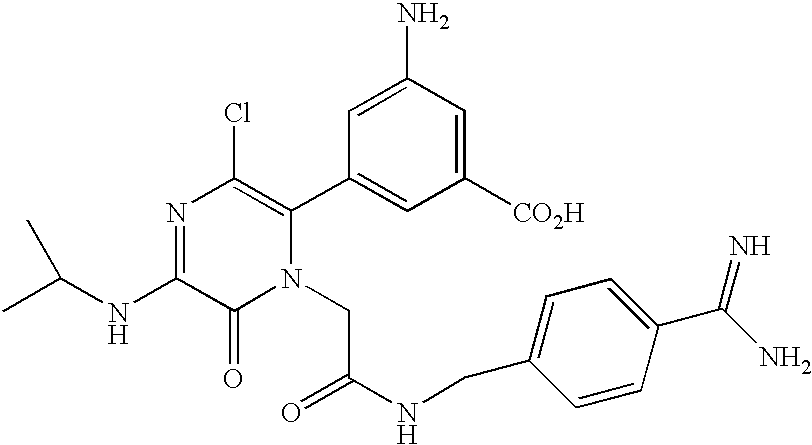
C(C)(NC1=NC(Cl)=C(C2=CC([CO2H])=CC(N)=C2)N(CC(=O)NCC2=CC=C(C(N)=N)C=C2)C1=O)C
